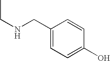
C1(CNCC)=CC=C(O)C=C1
